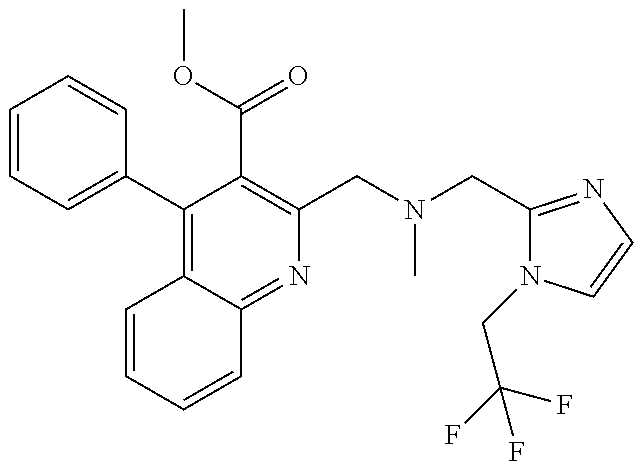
C1=CC=C(C2=C3C(=NC(CN(CC4=NC=CN4CC(F)(F)F)C)=C2C(=O)OC)C=CC=C3)C=C1
